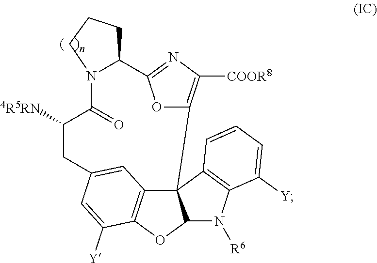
C123C4=C(OC1N([R6])C1=C2C=CC=C1[Y])C([Y])=CC(=C4)CC([4R5RN])C(=O)N1C(CCC1)C1=NC([COOR8])=C3O1
